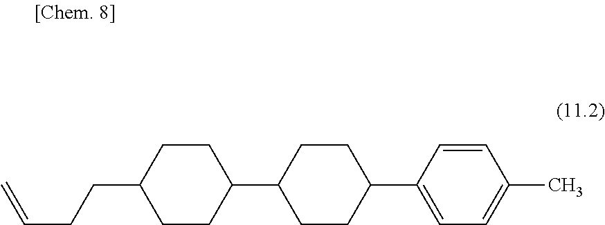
C1(C2CCC(C3=CC=C(C)C=C3)CC2)CCC(CCC=C)CC1
